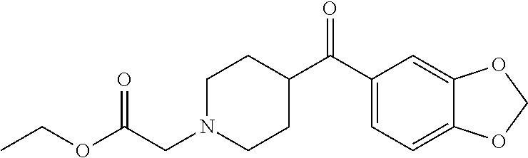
C1N(CC(OCC)=O)CCC(C(C2=CC=C3C(=C2)OCO3)=O)C1
